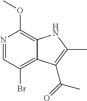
N1=CC(Br)=C2C(=C1OC)NC(C)=C2C(=O)C
